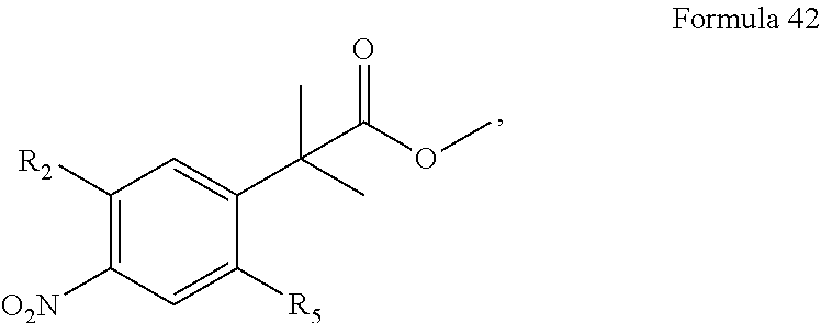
C1([R2])=C([O2N])C=C([R5])C(C(C)(C(=O)OC)C)=C1
